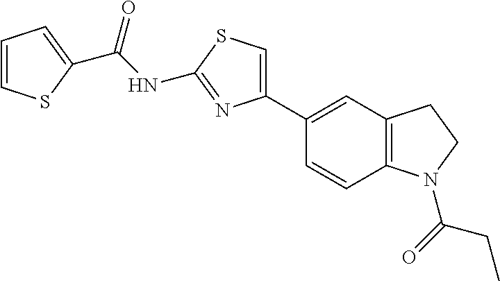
C(NC1=NC(C2=CC3=C(C=C2)N(C(=O)CC)CC3)=CS1)(=O)C1=CC=CS1
